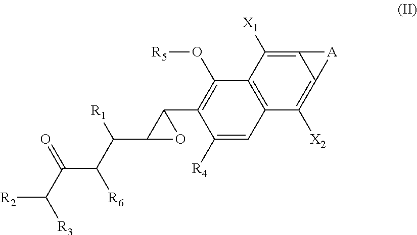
C12=C(C(O[R5])=C(C3C(C(C([R6])C(C([R2])[R3])=O)[R1])O3)C([R4])=C1)C([X1])=C1C(=C2[X2])[A]1
